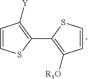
C1=CSC(C2=C([R1O])C=CS2)=C1[Y]
